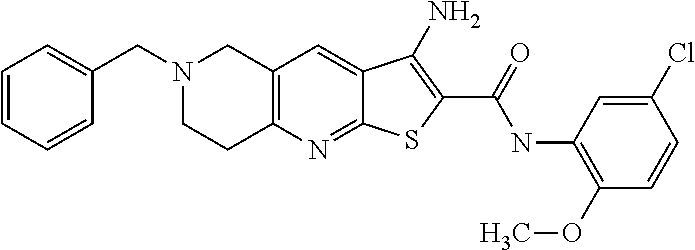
C1=CC=CC(CN2CCC3=C(C2)C=C2C(=N3)SC(C(=O)NC3=C(OC)C=CC(Cl)=C3)=C2N)=C1
